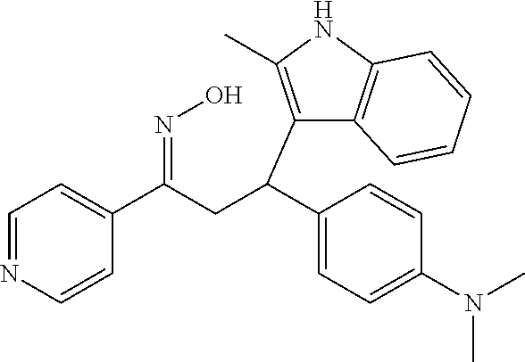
C1=NC=CC(C(CC(C2=CC=C(N(C)C)C=C2)C2=C(C)NC3=C2C=CC=C3)=NO)=C1
